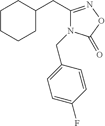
C1CCCC(CC2=NOC(=O)N2CC2=CC=C(F)C=C2)C1
